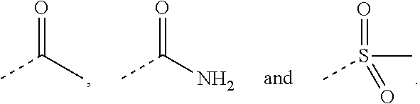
CC(C)=O.CC(N)=O.O=S(C)(=O)C
